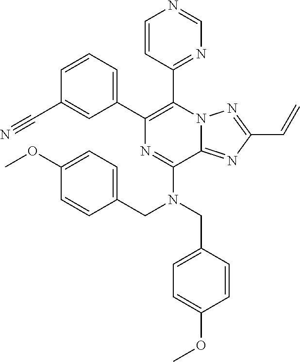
C1=CC(C#N)=CC(C2=C(C3=NC=NC=C3)N3C(=NC(C=C)=N3)C(N(CC3=CC=C(OC)C=C3)CC3=CC=C(OC)C=C3)=N2)=C1
